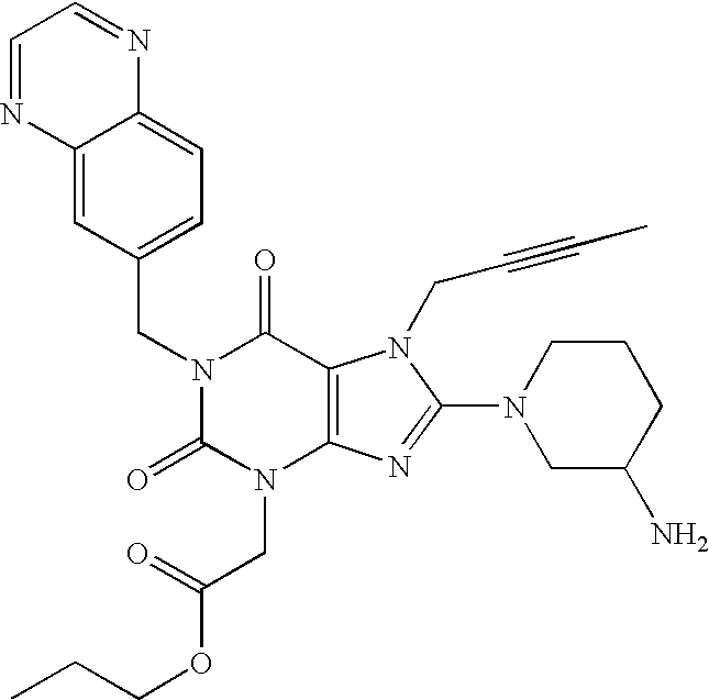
C12=CC(CN3C(=O)N(CC(OCCC)=O)C4=C(C3=O)N(CC#CC)C(N3CC(N)CCC3)=N4)=CC=C1N=CC=N2
